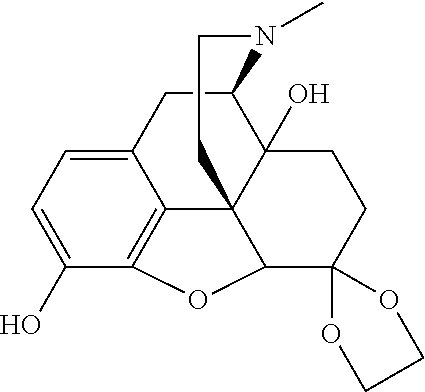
C12CC3=CC=C(O)C4=C3C3(C1(O)CCC1(C3O4)OCCO1)CCN2C
